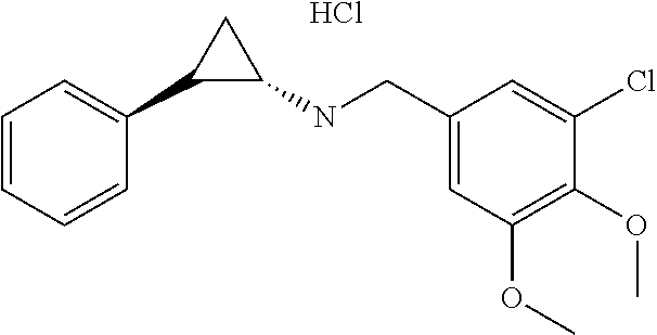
C1=CC=CC(C2C(NCC3=CC(OC)=C(OC)C(Cl)=C3)C2)=C1.Cl
